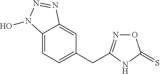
C(C1=CC=C2C(=C1)N=NN2O)C1=NOC(=S)N1
